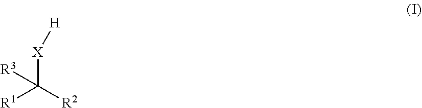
[R1]C([R2])([X][H])[R3]
